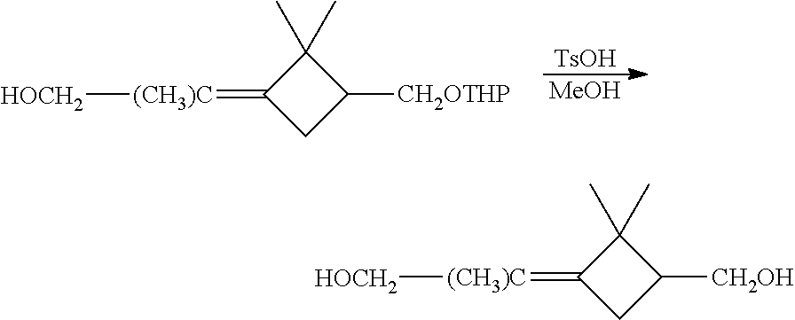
C1C([CH2OTHP])C(C)(C)C1=[(CH3)C][HOCH2].[TsOH].[MeOH].C1C([CH2OH])C(C)(C)C1=[(CH3)C][HOCH2]
